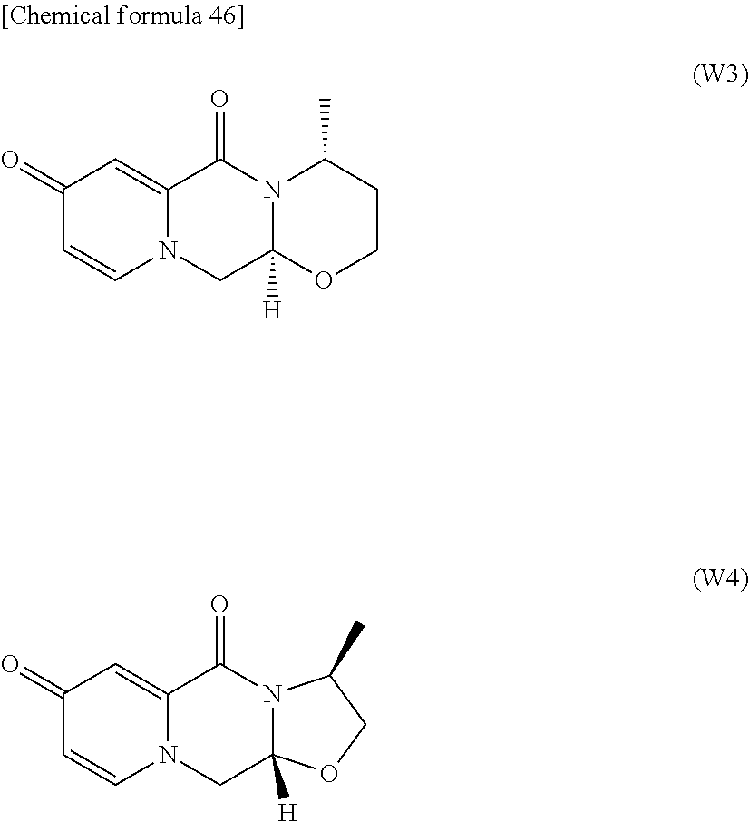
C1(=O)C=CN2C(=C1)C(=O)N1C([H])(C2)OCCC1C.C1(=O)C=CN2C(=C1)C(=O)N1C([H])(C2)OCC1C
